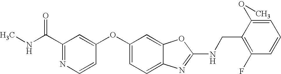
C1(C(NC)=O)=NC=CC(OC2=CC=C3C(=C2)OC(NCC2=C(F)C=CC=C2OC)=N3)=C1
